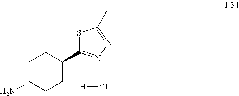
C1C(N)CCC(C2=NN=C(C)S2)C1.[H]Cl
